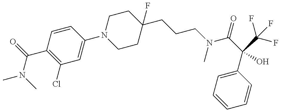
CN(C)C(=O)C1=C(Cl)C=C(N2CCC(CCCN(C(C(C3=CC=CC=C3)(C(F)(F)F)O)=O)C)(F)CC2)C=C1
